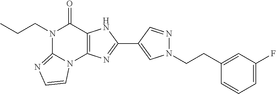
N1(CCC)C2=NC=CN2C2=C(C1=O)NC(C1=CN(CCC3=CC(F)=CC=C3)N=C1)=N2
